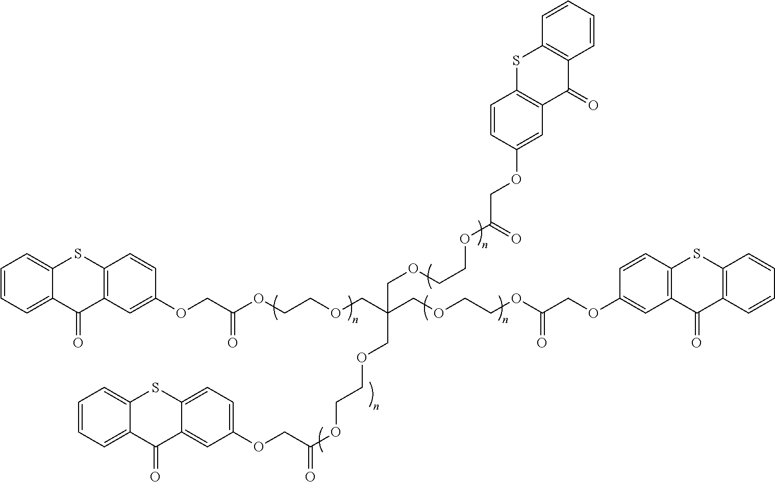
C1=CC=C2C(=C1)SC1=C(C2=O)C=C(OCC(OCCOCC(COCCOC(COC2=CC=C3C(=C2)C(=O)C2=CC=CC=C2S3)=O)(COCCOC(COC2=CC3=C(C=C2)SC2=C(C3=O)C=CC=C2)=O)COCCOC(COC2=CC3=C(C=C2)SC2=C(C3=O)C=CC=C2)=O)=O)C=C1
